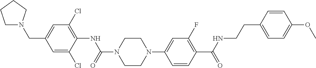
C1=C(Cl)C(NC(N2CCN(C3=CC(F)=C(C(NCCC4=CC=C(OC)C=C4)=O)C=C3)CC2)=O)=C(Cl)C=C1CN1CCCC1
